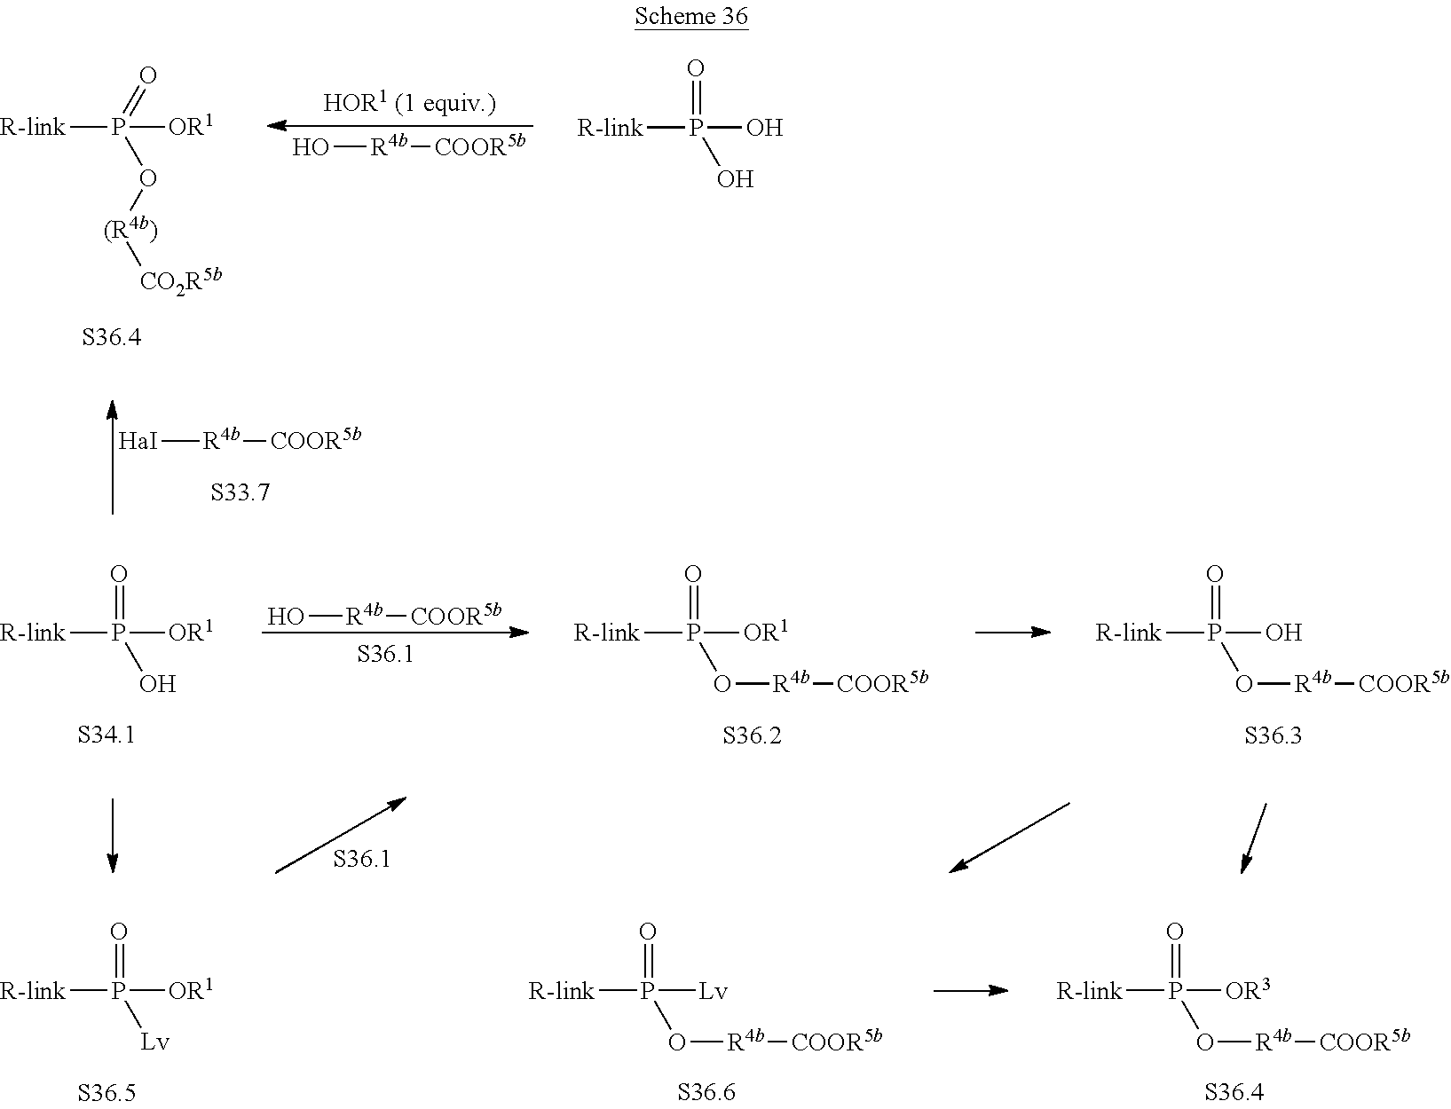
[R-link]P([OR1])(=O)O[(R4b)][CO2R5b].O[R4b][COOR5b].[R-link]P(O)(=O)O.[HaI][R4b][COOR5b].[R-link]P([OR1])(=O)O.O[R4b][COOR5b].[R-link]P([OR1])(=O)O[R4b][COOR5b].[R-link]P(O)(=O)O[R4b][COOR5b].[R-link]P([OR1])(=O)[Lv].[R-link]P([Lv])(=O)O[R4b][COOR5b].[R-link]P([OR3])(=O)O[R4b][COOR5b]
